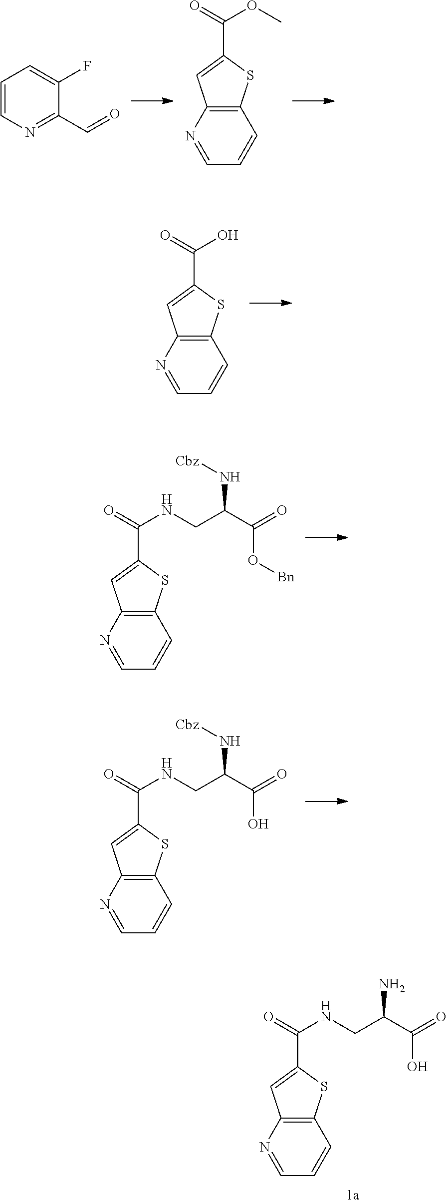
C12=C(N=CC=C1)C=C(C(=O)NCC(C(=O)O)N)S2.C1=CN=C(C=O)C(F)=C1.C12=C(N=CC=C1)C=C(C(=O)OC)S2.C12=C(N=CC=C1)C=C(C(=O)O)S2.C12=C(N=CC=C1)C=C(C(=O)NCC(C(=O)O[Bn])N[Cbz])S2.C12=C(N=CC=C1)C=C(C(=O)NCC(C(=O)O)N[Cbz])S2
